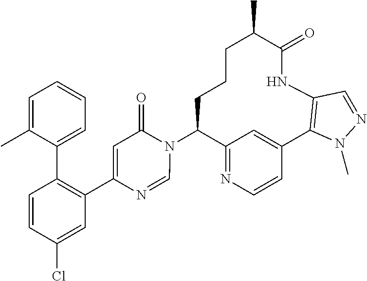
C12=NC=CC(=C1)C1=C(NC(=O)C(C)CCCC2N2C(=O)C=C(C3=C(C4=CC=CC=C4C)C=CC(Cl)=C3)N=C2)C=NN1C
